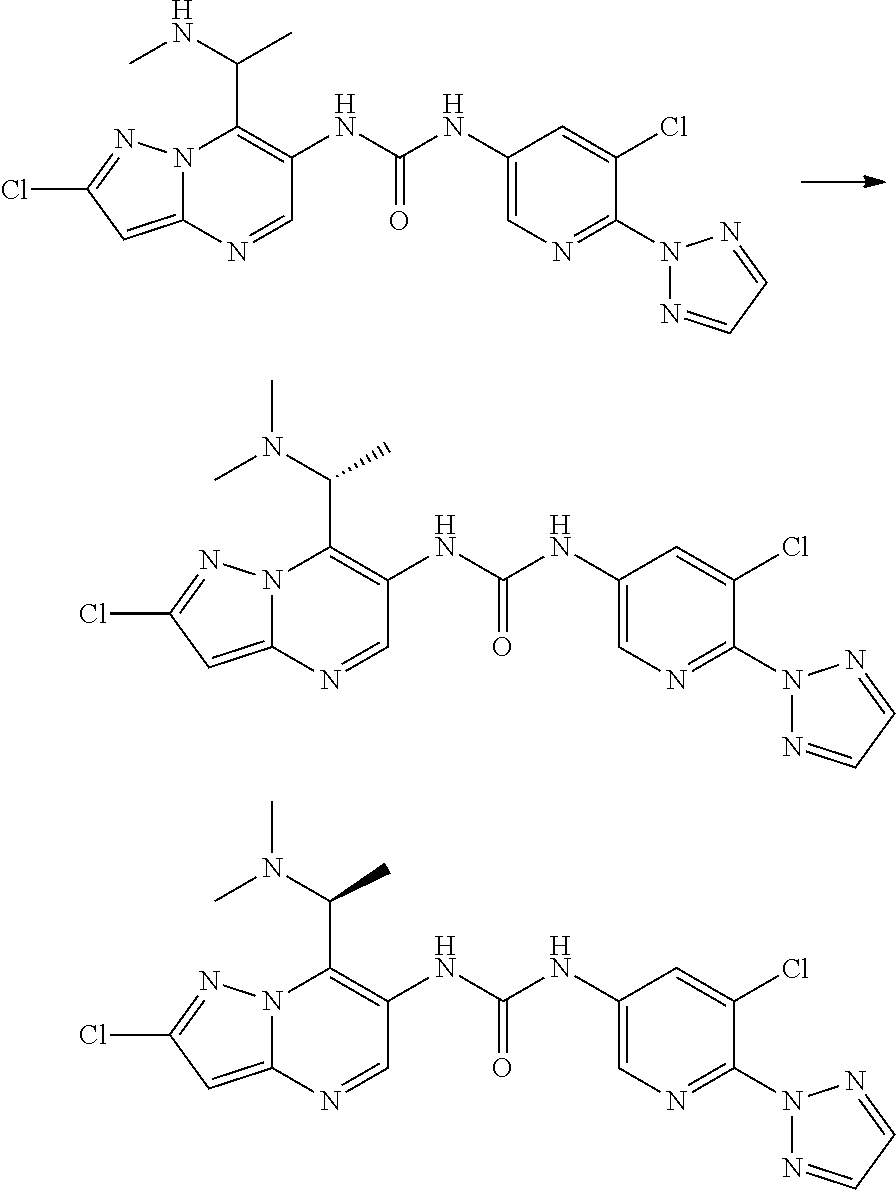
N12C(=CC(Cl)=N1)N=CC(NC(NC1=CN=C(N3N=CC=N3)C(Cl)=C1)=O)=C2C(C)NC.N12C(=CC(Cl)=N1)N=CC(NC(NC1=CN=C(N3N=CC=N3)C(Cl)=C1)=O)=C2C(C)N(C)C.N12C(=CC(Cl)=N1)N=CC(NC(NC1=CN=C(N3N=CC=N3)C(Cl)=C1)=O)=C2C(C)N(C)C
